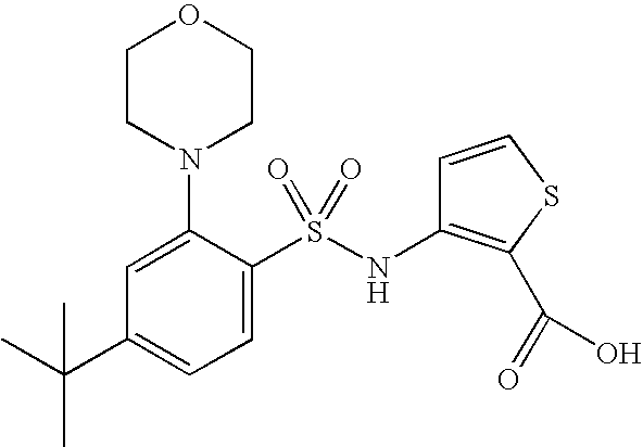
C1=C(N2CCOCC2)C(S(NC2=C(C(=O)O)SC=C2)(=O)=O)=CC=C1C(C)(C)C
